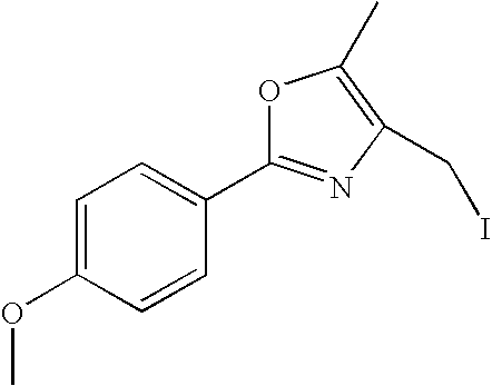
C1=C(OC)C=CC(C2=NC(CI)=C(C)O2)=C1
